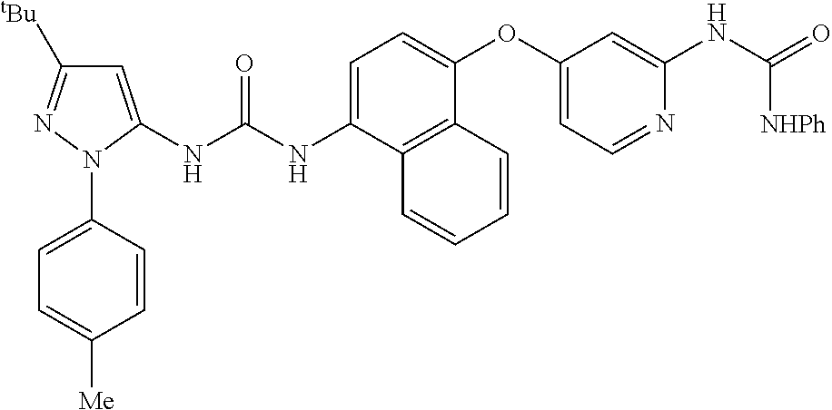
C1=C(NC(NC2=CC([tBu])=NN2C2=CC=C([Me])C=C2)=O)C2=C(C(OC3=CC=NC(NC(=O)[NHPh])=C3)=C1)C=CC=C2
